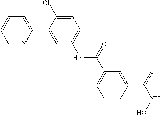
N(C1=CC=C(Cl)C(C2=CC=CC=N2)=C1)C(=O)C1=CC=CC(C(NO)=O)=C1
